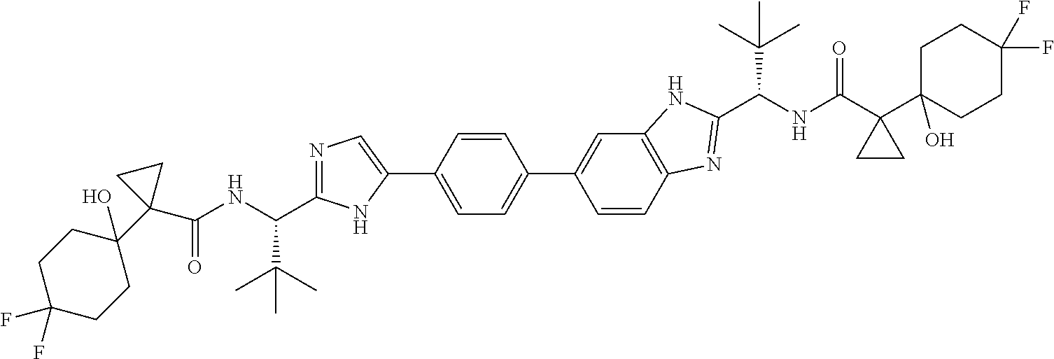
N1=C(C(NC(=O)C2(C3(O)CCC(F)(F)CC3)CC2)C(C)(C)C)NC(C2=CC=C(C3=CC4=C(C=C3)N=C(C(NC(C3(C5(O)CCC(F)(F)CC5)CC3)=O)C(C)(C)C)N4)C=C2)=C1
